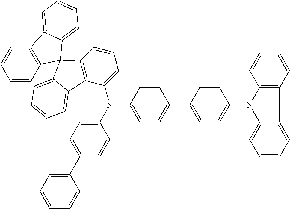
C1=CC2=C(C=C1)C1=CC=CC=C1C21C2=C(C(N(C3=CC=C(C4=CC=C(N5C6=C(C=CC=C6)C6=CC=CC=C56)C=C4)C=C3)C3=CC=C(C4=CC=CC=C4)C=C3)=CC=C2)C2=CC=CC=C12
